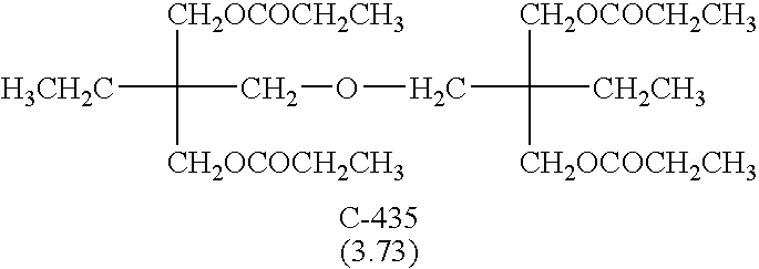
[H3CH2C]C([CH2OCOCH2CH3])([CH2OCOCH2CH3])COCC([CH2OCOCH2CH3])([CH2OCOCH2CH3])[CH2CH3]
